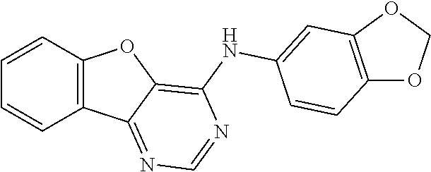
C12=C(C3=NC=NC(NC4=CC5=C(OCO5)C=C4)=C3O1)C=CC=C2
